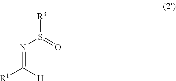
N(=C([H])[R1])S(=O)[R3]
